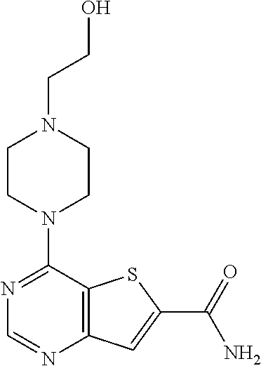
N1=C(N2CCN(CCO)CC2)C2=C(N=C1)C=C(C(=O)N)S2
